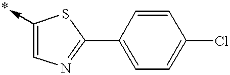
C1(->*)=CN=C(C2=CC=C(Cl)C=C2)S1
